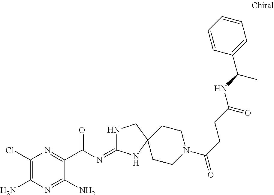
C1(Cl)=C(N)N=C(N)C(C(N=C2NCC3(N2)CCN(C(CCC(NC(C2=CC=CC=C2)C)=O)=O)CC3)=O)=N1
